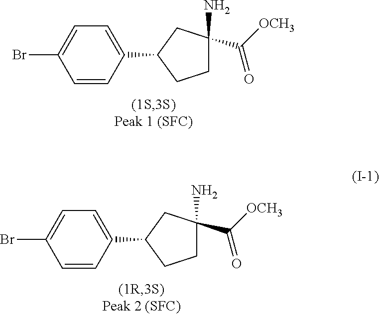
C1=CC(C2CCC(N)(C([OCH3])=O)C2)=CC=C1Br.C1=CC(C2CCC(N)(C([OCH3])=O)C2)=CC=C1Br
